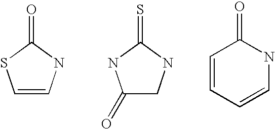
C1=CNC(=O)S1.C1(=O)CNC(=S)N1.C1=CC=CNC1=O
